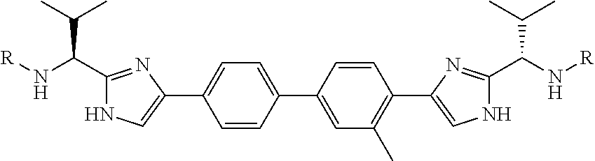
C1=CC(C2=CC(C)=C(C3=CNC(C(N[R])C(C)C)=N3)C=C2)=CC=C1C1=CNC(C(C(C)C)N[R])=N1
